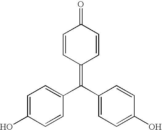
C1=C(O)C=CC(C(C2=CC=C(O)C=C2)=C2C=CC(=O)C=C2)=C1
